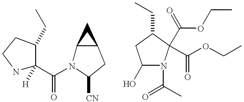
C(N1C2C(CC1[CN])C2)(=O)C1([H])NCCC1CC.C1(O)N(C(C)=O)C(C(OCC)=O)(C(OCC)=O)C(CC)C1
